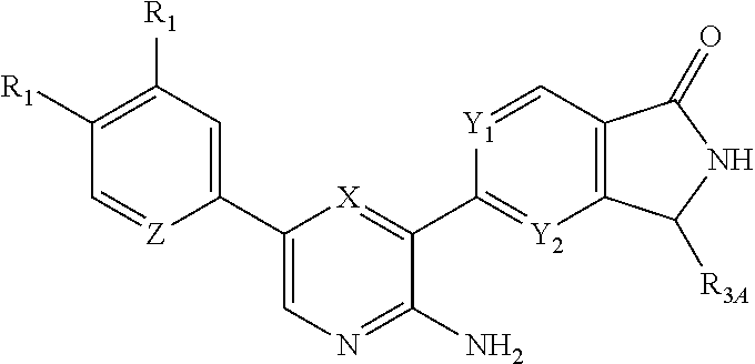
C1(C2=CC([R1])=C([R1])C=[Z]2)=CN=C(N)C(C2=[Y2]C3=C(C=[Y1]2)C(=O)NC3[R3A])=[X]1
